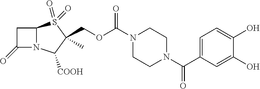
C1C(=O)N2C1S(=O)(=O)C(C)(COC(N1CCN(C(C3=CC=C(O)C(O)=C3)=O)CC1)=O)C2[COOH]
